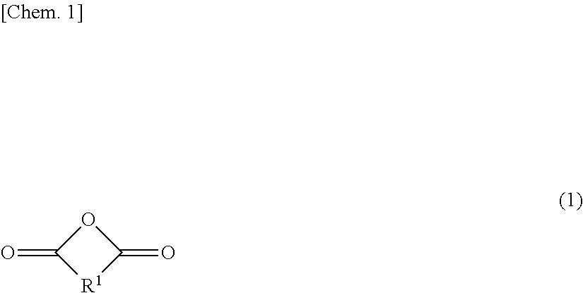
O=C1[R1]C(=O)O1
